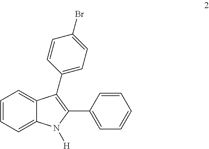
C1=CC=C2C(=C1)C(C1=CC=C(Br)C=C1)=C(C1=CC=CC=C1)N2[H]
